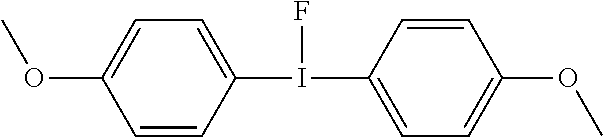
C1=CC(I(C2=CC=C(OC)C=C2)F)=CC=C1OC
